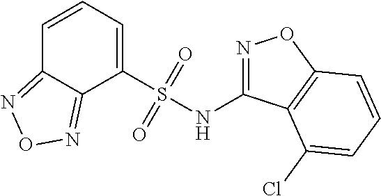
C1=CC=C(S(NC2=NOC3=C2C(Cl)=CC=C3)(=O)=O)C2=NON=C12
